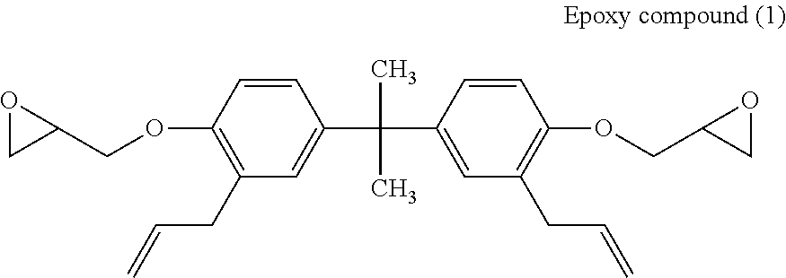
C1=CC(OCC2OC2)=C(CC=C)C=C1C(C1=CC(CC=C)=C(OCC2OC2)C=C1)(C)C
